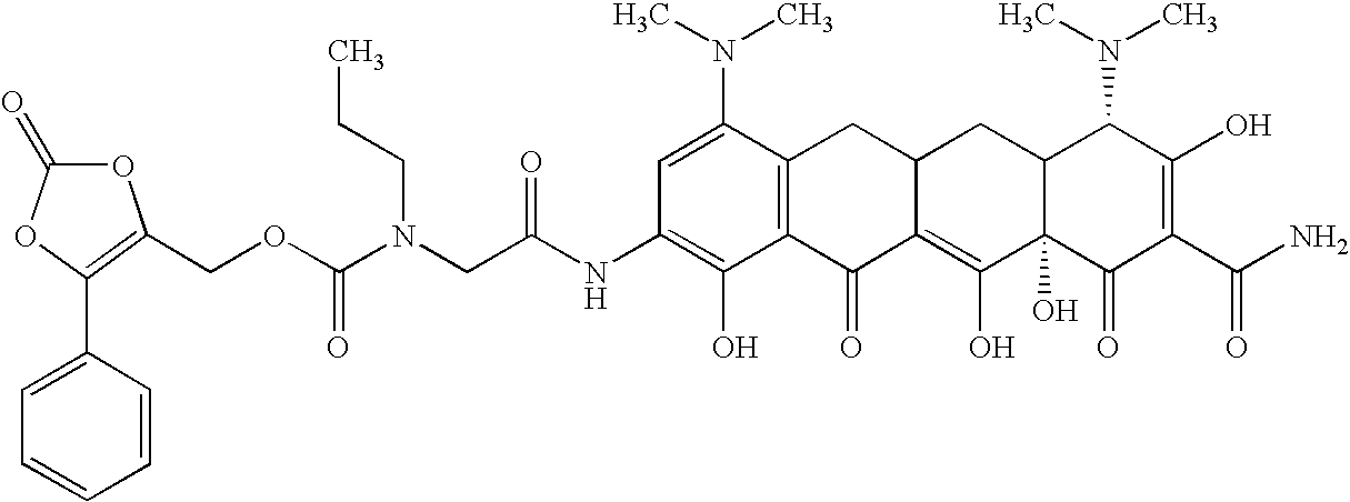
N(CC(NC1=C(O)C2=C(C(N(C)C)=C1)CC1C(=C(O)C3(O)C(C1)C(N(C)C)C(O)=C(C(N)=O)C3=O)C2=O)=O)(C(OCC1=C(C2=CC=CC=C2)OC(=O)O1)=O)CCC
